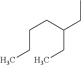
C(CC)CC(CC)CC
